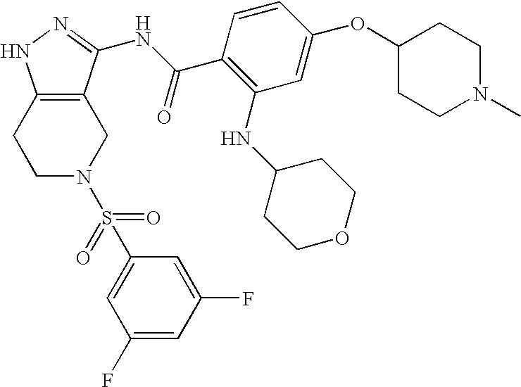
C1C2=C(CCN1S(C1=CC(F)=CC(F)=C1)(=O)=O)NN=C2NC(C1=C(NC2CCOCC2)C=C(OC2CCN(C)CC2)C=C1)=O
